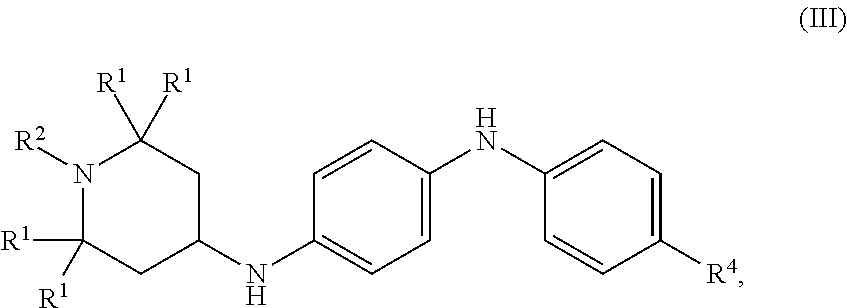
N1([R2])C([R1])([R1])CC(NC2=CC=C(NC3=CC=C([R4])C=C3)C=C2)CC1([R1])[R1]
